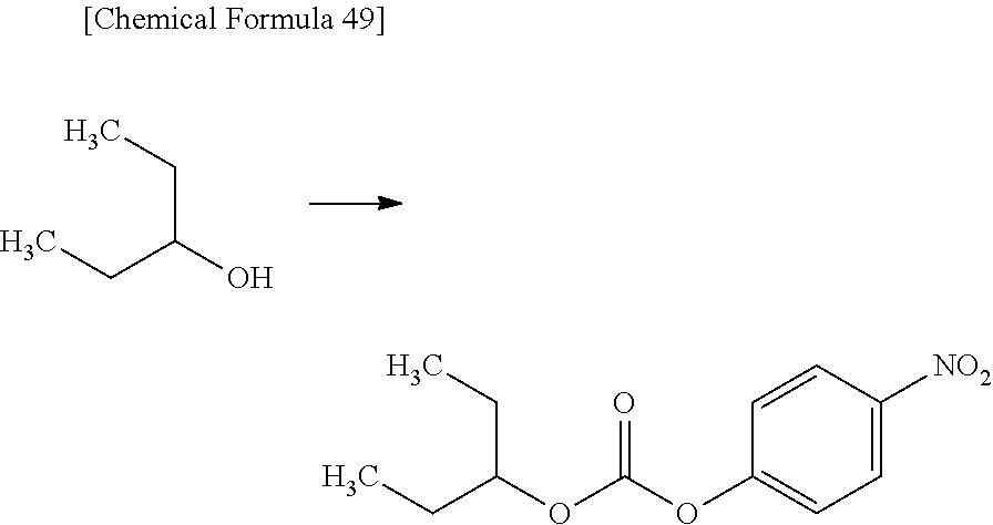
C(C(O)CC)C.C(C(OC(OC1=CC=C([NO2])C=C1)=O)CC)C
